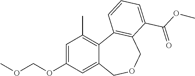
C1=C(OCOC)C=C2C(=C1C)C1=C(COC2)C(C(OC)=O)=CC=C1
